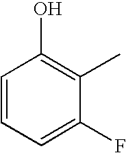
C1=CC=C(F)C(C)=C1O
